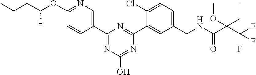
C1(CNC(C(C(F)(F)F)(OC)CC)=O)=CC=C(Cl)C(C2=NC(C3=CN=C(OC(CCC)C)C=C3)=NC(O)=N2)=C1
